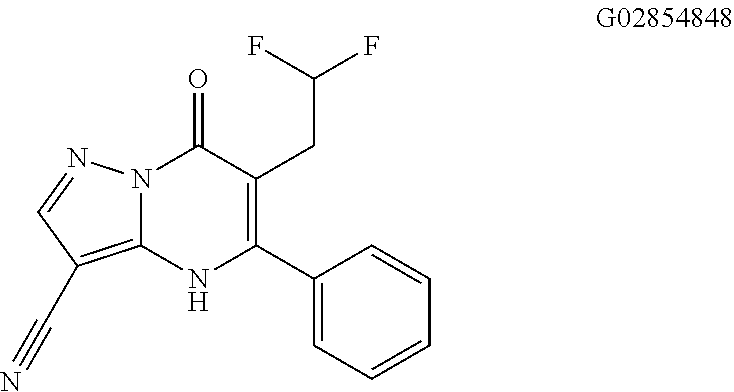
N12C(=C(C#N)C=N1)NC(C1=CC=CC=C1)=C(CC(F)F)C2=O
